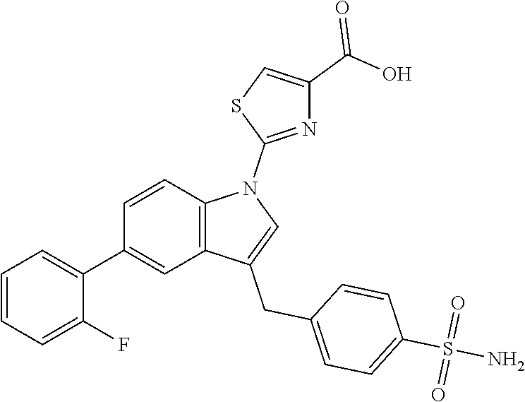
C1=CC2=C(C=C1C1=CC=CC=C1F)C(CC1=CC=C(S(N)(=O)=O)C=C1)=CN2C1=NC(C(=O)O)=CS1
